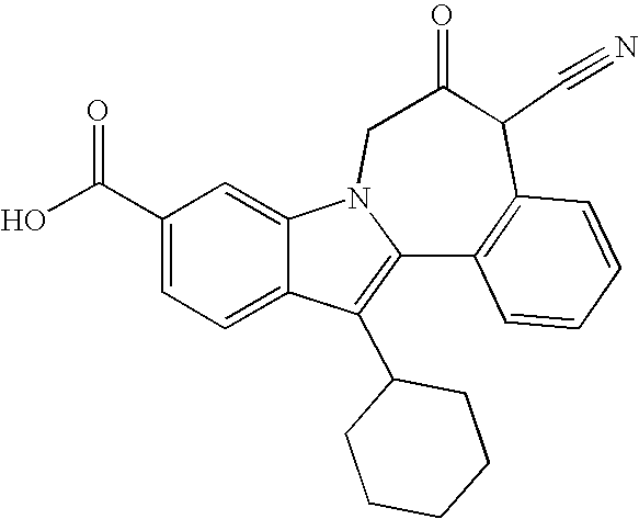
C1(C(O)=O)=CC=C2C(=C1)N1C(=C2C2CCCCC2)C2=C(C(C#N)C(=O)C1)C=CC=C2
